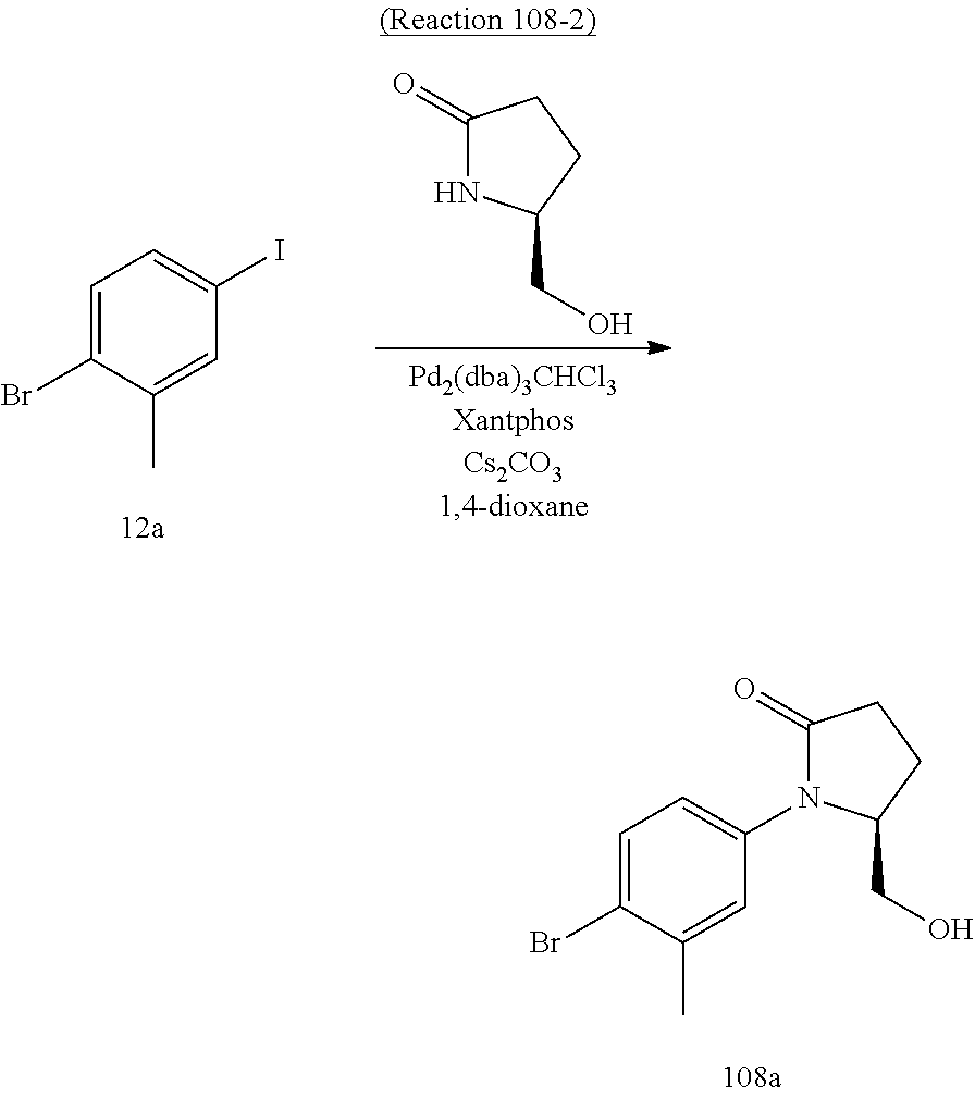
C1=C(Br)C(C)=CC(I)=C1.C1(=O)NC(CO)CC1.C1=C(Br)C(C)=CC(N2C(=O)CCC2CO)=C1
